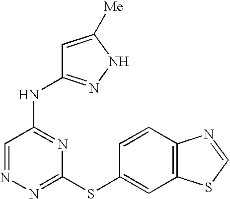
N1=CC(NC2=NNC([Me])=C2)=NC(SC2=CC3=C(C=C2)N=CS3)=N1
